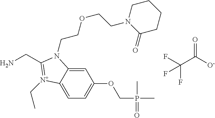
C1=C2C(=CC(OCP(C)(C)=O)=C1)N(CCOCCN1C(=O)CCCC1)C(CN)=[N+]2CC.FC(C([O-])=O)(F)F
